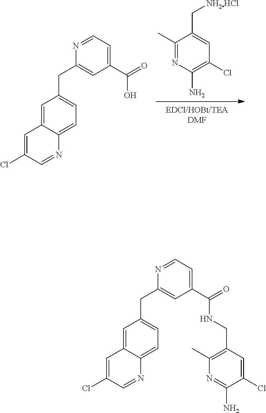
[NH2HCl]CC1=CC(Cl)=C(N)N=C1C.N1=CC(Cl)=CC2=CC(CC3=CC(C(=O)O)=CC=N3)=CC=C12.C1=C(C(=O)NCC2=C(C)N=C(N)C(Cl)=C2)C=C(CC2=CC=C3N=CC(Cl)=CC3=C2)N=C1
